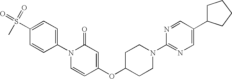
C1=C(S(C)(=O)=O)C=CC(N2C=CC(OC3CCN(C4=NC=C(C5CCCC5)C=N4)CC3)=CC2=O)=C1
